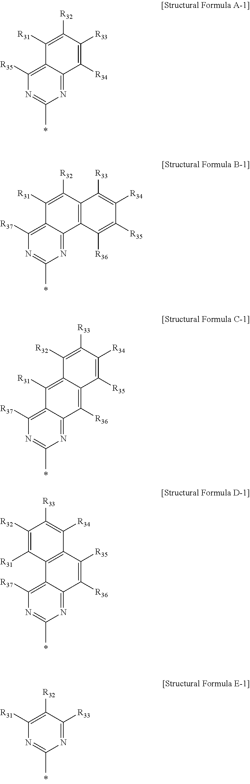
N1=C2C(=C([R35])N=C1C)C([R31])=C([R32])C([R33])=C2[R34].N1=C2C(=C([R37])N=C1C)C([R31])=C([R32])C1=C2C([R36])=C([R35])C([R34])=C1[R33].N1=C2C(=C([R37])N=C1C)C([R31])=C1C(=C2[R36])C([R35])=C([R34])C([R33])=C1[R32].N1=C2C(=C([R37])N=C1C)C1=C(C([R35])=C2[R36])C([R34])=C([R33])C([R32])=C1[R31].N1=C([R33])C([R32])=C([R31])N=C1C
